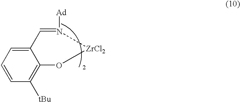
C12=CC=CC([tBu])=C1O[ZrCl2]N([Ad])=C2
